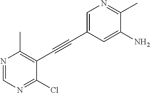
C1=C(C#CC2=C(C)N=CN=C2Cl)C=C(N)C(C)=N1
